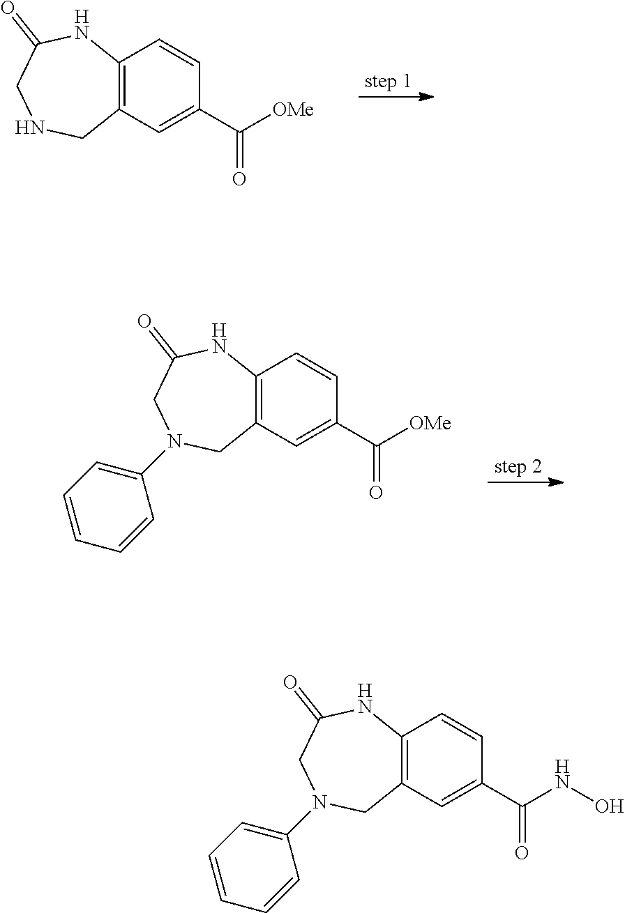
C12=C(C=C(C([OMe])=O)C=C1)CNCC(=O)N2.C12=C(C=C(C([OMe])=O)C=C1)CN(C1=CC=CC=C1)CC(=O)N2.C12=C(C=C(C(NO)=O)C=C1)CN(C1=CC=CC=C1)CC(=O)N2
